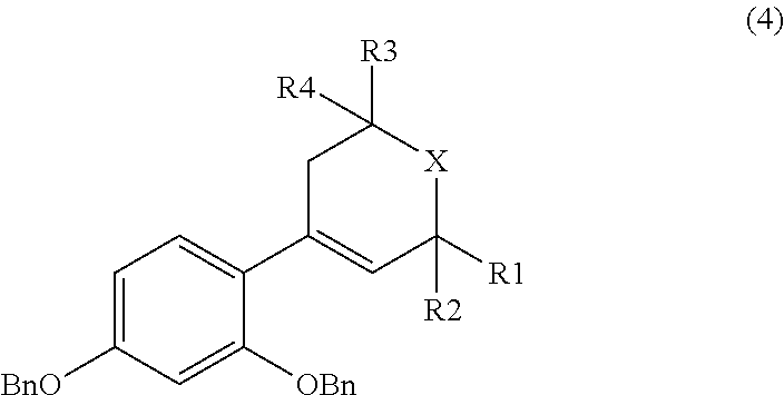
C1=C([BnO])C=C([OBn])C(C2=CC([R2])([R1])[X]C([R3])([R4])C2)=C1
